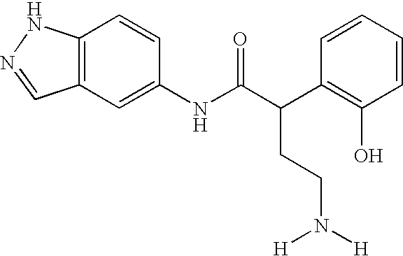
C12=C(C=C(NC(C(C3=C(O)C=CC=C3)CCN([H])[H])=O)C=C1)C=NN2
